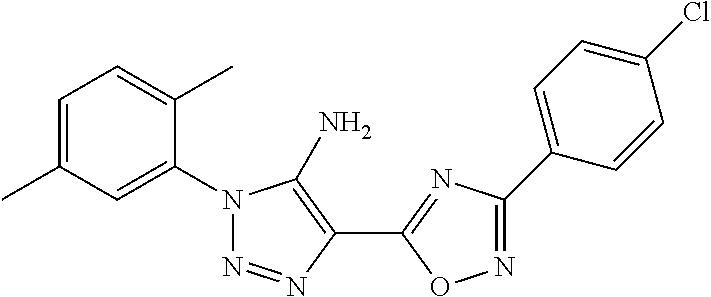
C1=C(C)C=C(N2N=NC(C3=NC(C4=CC=C(Cl)C=C4)=NO3)=C2N)C(C)=C1
